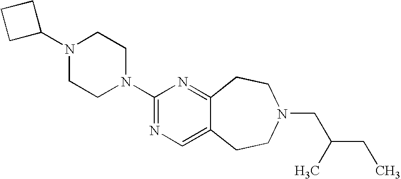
C1C(N2CCN(C3=NC=C4C(=N3)CCN(CC(CC)C)CC4)CC2)CC1
